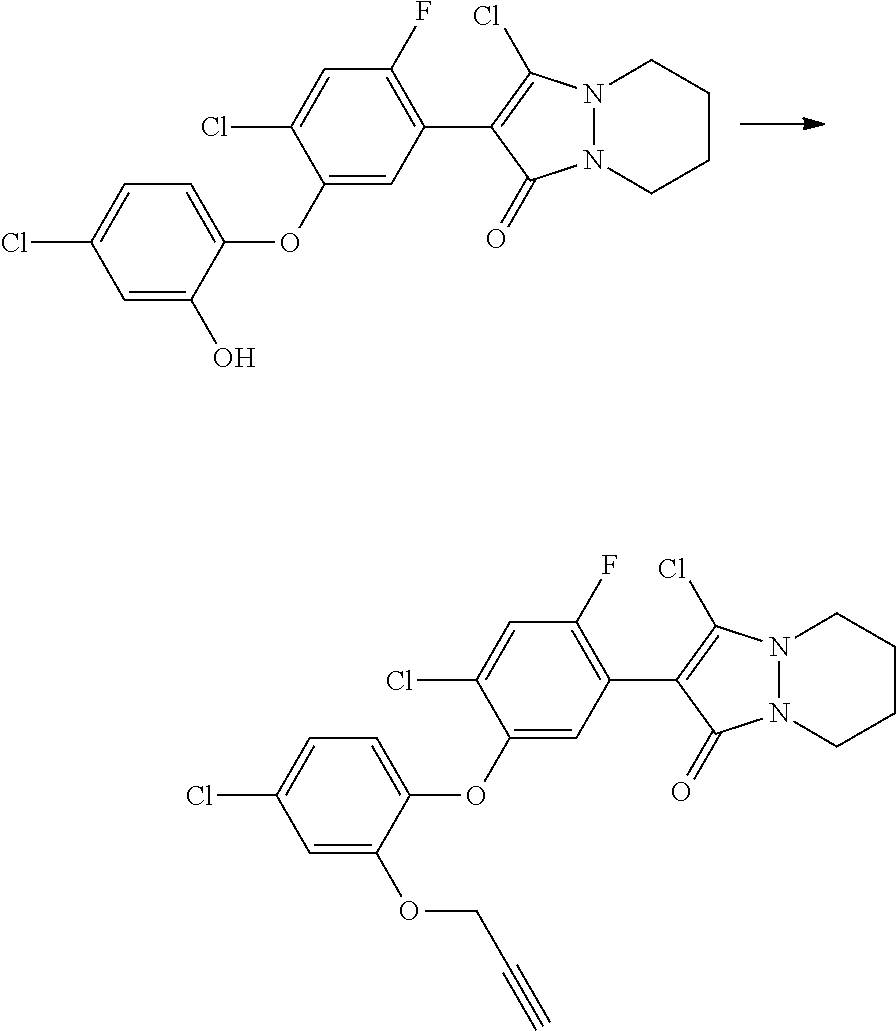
C1(OC2=CC=C(Cl)C=C2O)=CC(C2=C(Cl)N3N(C2=O)CCCC3)=C(F)C=C1Cl.C1(OC2=CC=C(Cl)C=C2OCC#C)=CC(C2=C(Cl)N3N(C2=O)CCCC3)=C(F)C=C1Cl
